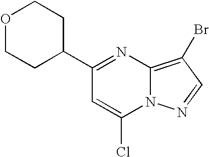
C1(C2=NC3=C(Br)C=NN3C(Cl)=C2)CCOCC1
